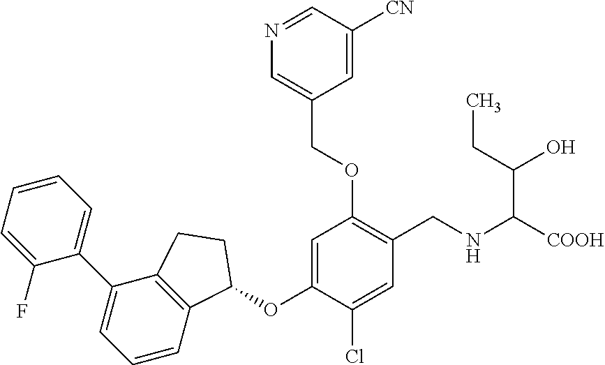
C1(F)=CC=CC=C1C1=CC=CC2=C1CCC2OC1=CC(OCC2=CN=CC([CN])=C2)=C(CNC(C(O)CC)[COOH])C=C1Cl
